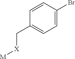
[M][X]CC1=CC=C(Br)C=C1
